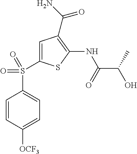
C1=CC([OCF3])=CC=C1S(C1=CC(C(N)=O)=C(NC(C(C)O)=O)S1)(=O)=O
